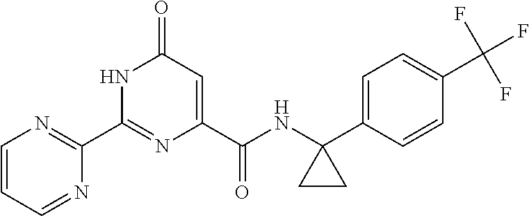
C1(=O)C=C(C(NC2(C3=CC=C(C(F)(F)F)C=C3)CC2)=O)N=C(C2=NC=CC=N2)N1
